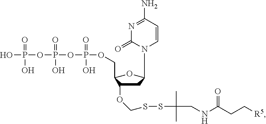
OP(OP(=O)(OP(=O)(O)OCC1C(OCSSC(C)(C)CNC(CC[R5])=O)CC(N2C(=O)N=C(N)C=C2)O1)O)(=O)O
